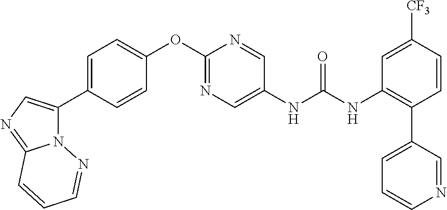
C1=C(C2=CN=C3N2N=CC=C3)C=CC(OC2=NC=C(NC(=O)NC3=C(C4=CC=CN=C4)C=CC([CF3])=C3)C=N2)=C1
